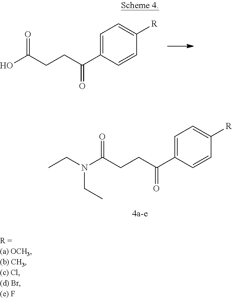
C1=C(C(CCC(N(CC)CC)=O)=O)C=CC([R])=C1.C1=C(C(CCC(O)=O)=O)C=CC([R])=C1
